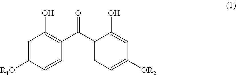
C1=C([R1O])C=CC(C(C2=CC=C([OR2])C=C2O)=O)=C1O
